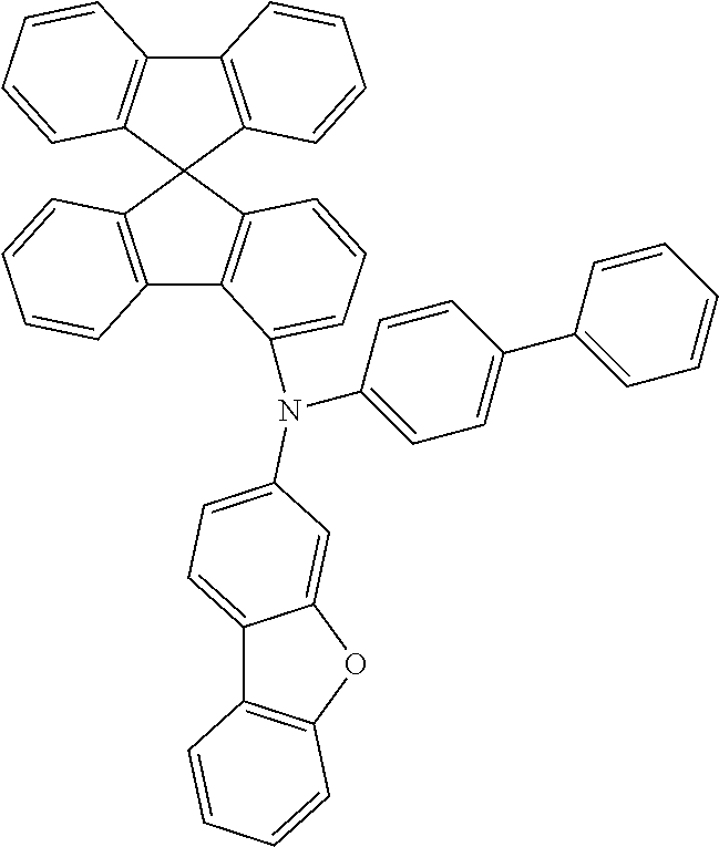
C12=C(C3(C4=C1C(N(C1=CC=C(C5=CC=CC=C5)C=C1)C1=CC=C5C6=C(OC5=C1)C=CC=C6)=CC=C4)C1=C(C4=C3C=CC=C4)C=CC=C1)C=CC=C2
